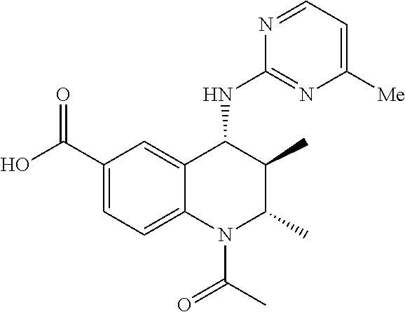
C1(C(=O)O)=CC=C2C(=C1)C(NC1=NC([Me])=CC=N1)C(C)C(C)N2C(C)=O
